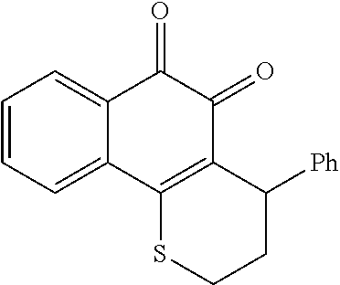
C1=CC=C2C(=C1)C(=O)C(=O)C1=C2SCCC1[Ph]
